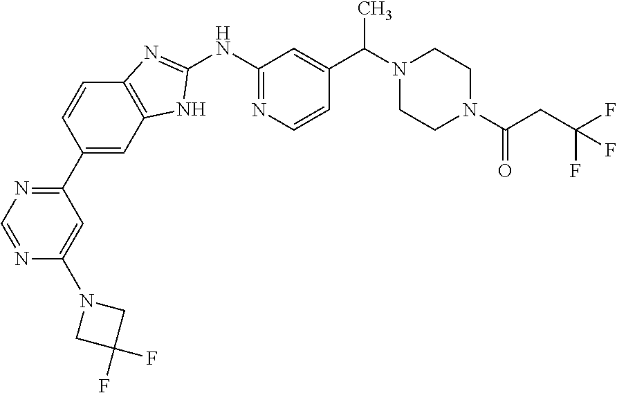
C12=C(C=C(C3=NC=NC(N4CC(F)(F)C4)=C3)C=C1)NC(NC1=NC=CC(C(N3CCN(C(CC(F)(F)F)=O)CC3)C)=C1)=N2
